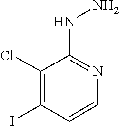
C1(Cl)=C(I)C=CN=C1NN
